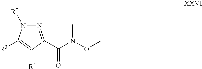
N1=C(C(=O)N(C)OC)C([R4])=C([R3])N1[R2]
